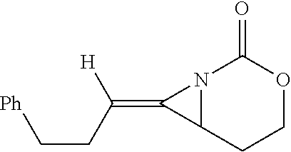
N12C(CCOC1=O)C2=C(CC[Ph])[H]
